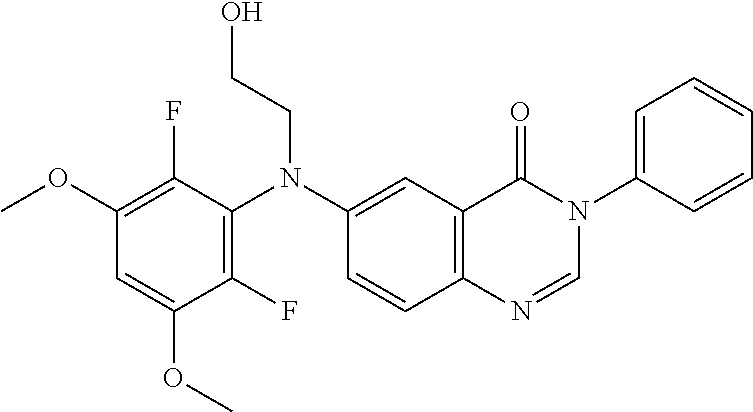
C1(OC)=C(F)C(N(C2=CC3=C(C=C2)N=CN(C2=CC=CC=C2)C3=O)CCO)=C(F)C(OC)=C1
